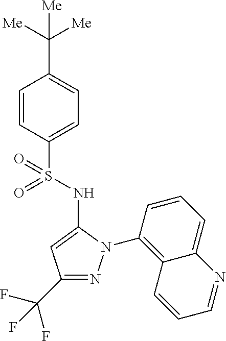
C1(C([Me])([Me])[Me])=CC=C(S(=O)(=O)NC2=CC(C(F)(F)F)=NN2C2=C3C(=CC=C2)N=CC=C3)C=C1
